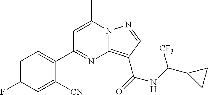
C1=C(C)N2C(=C(C(=O)NC(C3CC3)[CF3])C=N2)N=C1C1=CC=C(F)C=C1[CN]
